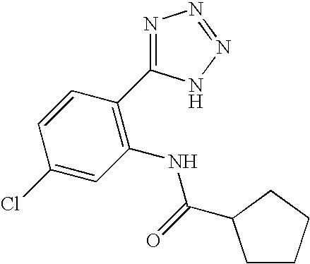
C1=CC(C2=NN=NN2)=C(NC(=O)C2CCCC2)C=C1Cl
